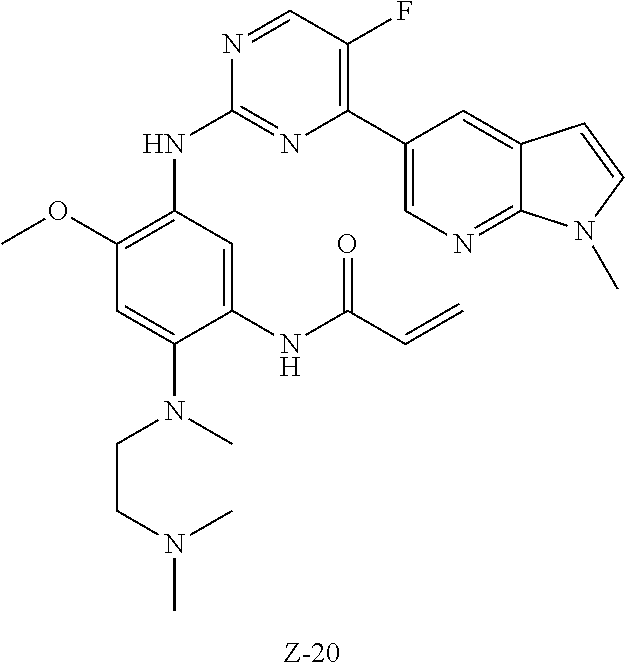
C1(C2=CN=C3C(=C2)C=CN3C)=C(F)C=NC(NC2=C(OC)C=C(N(C)CCN(C)C)C(NC(C=C)=O)=C2)=N1
